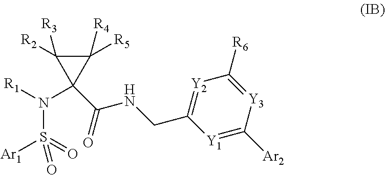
[Y3]1=C([R6])[Y2]=C(CNC(=O)C2(N([R1])S(=O)([Ar1])=O)C([R5])([R4])C2([R3])[R2])[Y1]=C1[Ar2]
